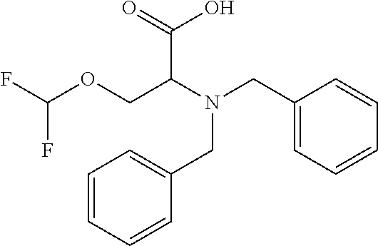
C(C(N(CC1=CC=CC=C1)CC1=CC=CC=C1)COC(F)F)(=O)O
